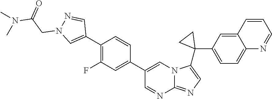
N(C(CN1C=C(C2=C(F)C=C(C3=CN4C(=NC=C4C4(C5=CC=C6C(=C5)C=CC=N6)CC4)N=C3)C=C2)C=N1)=O)(C)C
